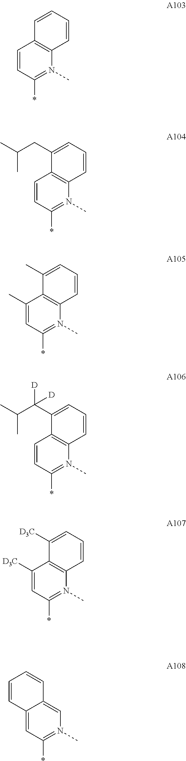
C1=CC(*)=N(C)C2=C1C=CC=C2.C1=CC(*)=N(C)C2=C1C(CC(C)C)=CC=C2.C1(C)=CC(*)=N(C)C2=C1C(C)=CC=C2.C1=CC(*)=N(C)C2=C1C(C(C(C)C)([D])[D])=CC=C2.C1([D3C])=CC(*)=N(C)C2=C1C([D3C])=CC=C2.C12=CC(*)=N(C)C=C1C=CC=C2
